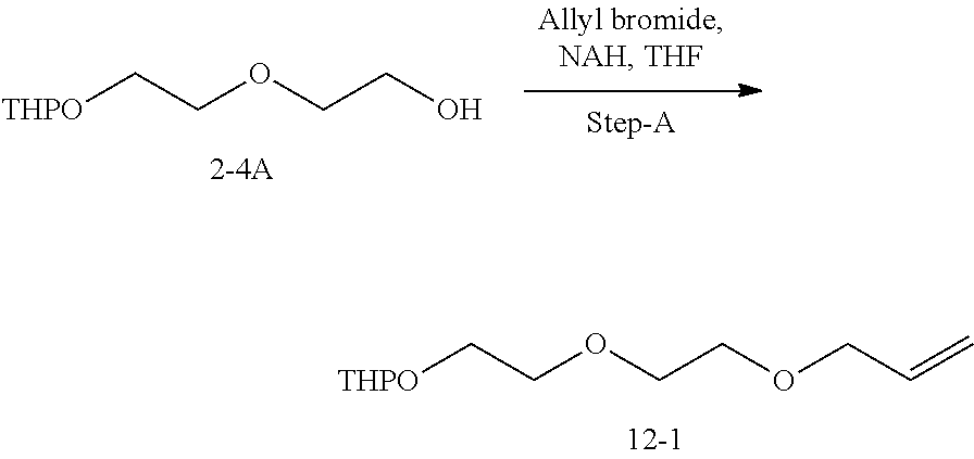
[THPO]CCOCCOCC=C.[THPO]CCOCCO
